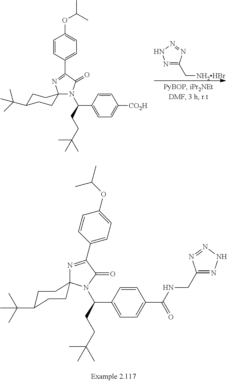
N1=C(C2=CC=C(OC(C)C)C=C2)C(=O)N(C(CCC(C)(C)C)C2=CC=C(C(NCC3=NNN=N3)=O)C=C2)C12CCC(C(C)(C)C)CC2.N1=C(C[NH2HBr])N=NN1.N1(C(CCC(C)(C)C)C2=CC=C([CO2H])C=C2)C(=O)C(C2=CC=C(OC(C)C)C=C2)=NC12CCC(C(C)(C)C)CC2
